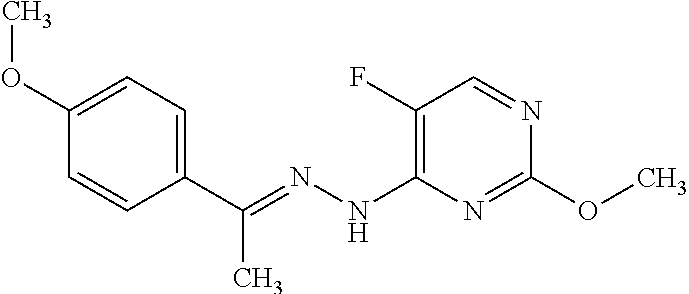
C1(C(=NNC2=C(F)C=NC(OC)=N2)C)=CC=C(OC)C=C1
